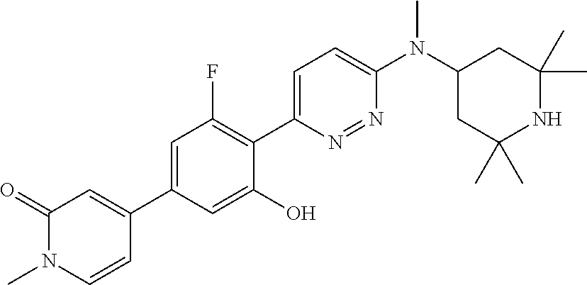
C1=CN(C)C(=O)C=C1C1=CC(F)=C(C2=CC=C(N(C3CC(C)(C)NC(C)(C)C3)C)N=N2)C(O)=C1
